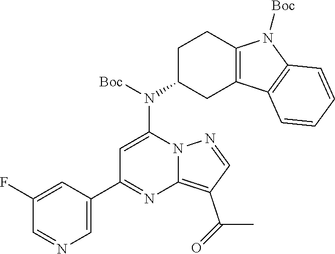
C1=C(N([Boc])C2CC3=C(CC2)N([Boc])C2=C3C=CC=C2)N2C(=C(C(=O)C)C=N2)N=C1C1=CN=CC(F)=C1
